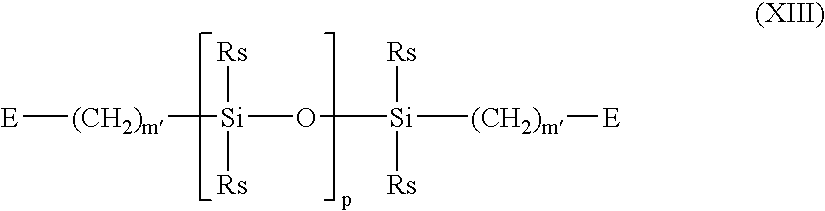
[E][(CH2)m][Si](O[Si]([(CH2)m][E])([Rs])[Rs])([Rs])[Rs]
